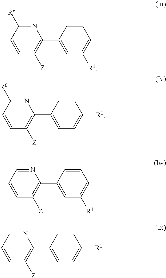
N1=C([R6])C=CC([Z])=C1C1=CC([R1])=CC=C1.N1=C([R6])C=CC([Z])=C1C1=CC=C([R1])C=C1.N1=CC=CC([Z])=C1C1=CC([R1])=CC=C1.N1=CC=CC([Z])=C1C1=CC=C([R1])C=C1
